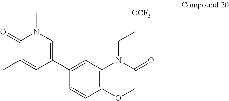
C1(C2=CN(C)C(=O)C(C)=C2)=CC2=C(C=C1)OCC(=O)N2CC[OCF3]
